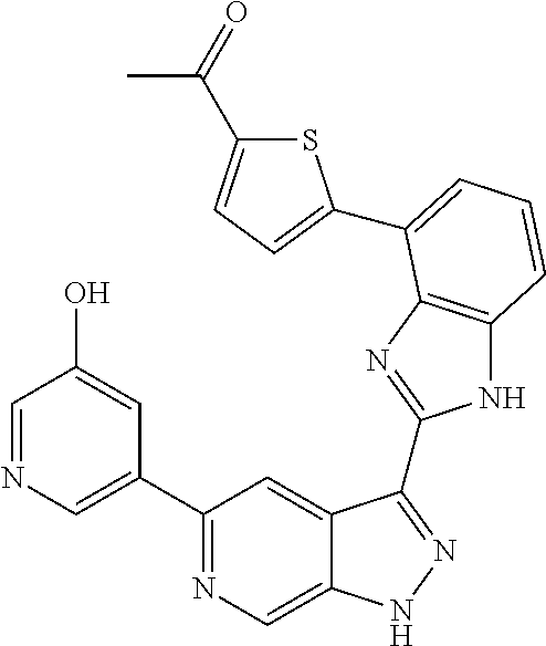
C1(C2=NC=C3C(=C2)C(C2=NC4=C(N2)C=CC=C4C2=CC=C(C(=O)C)S2)=NN3)=CN=CC(O)=C1
